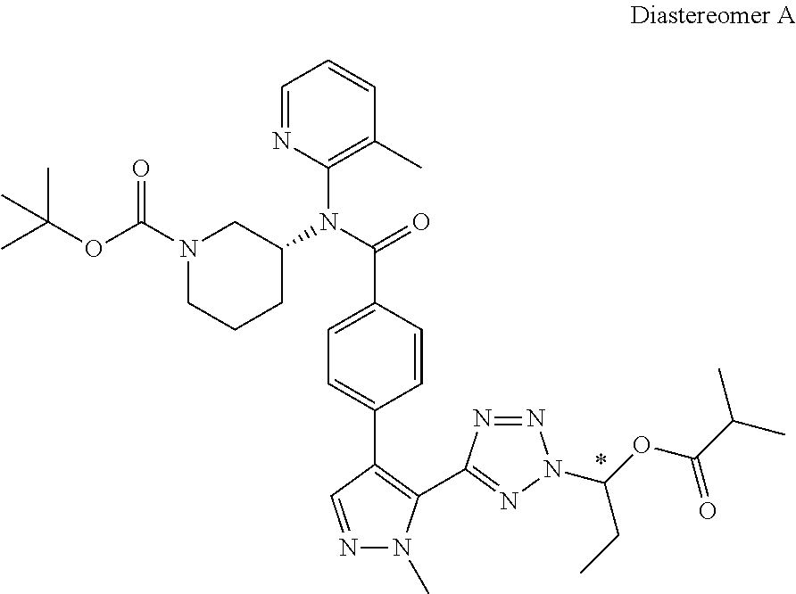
N1=CC(C2=CC=C(C(=O)N(C3=C(C)C=CC=N3)C3CN(C(=O)OC(C)(C)C)CCC3)C=C2)=C(C2=NN(C(OC(C(C)C)=O)CC)N=N2)N1C
